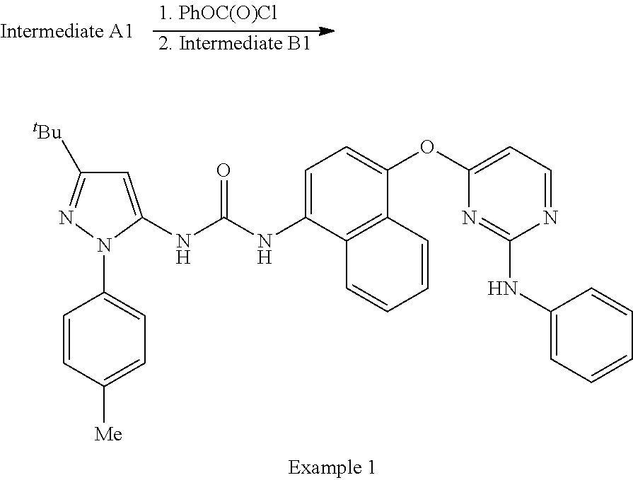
[2. Intermediate B1].C1=C(N2C(NC(NC3=CC=C(OC4=CC=NC(NC5=CC=CC=C5)=N4)C4=C3C=CC=C4)=O)=CC([tBu])=N2)C=CC([Me])=C1
